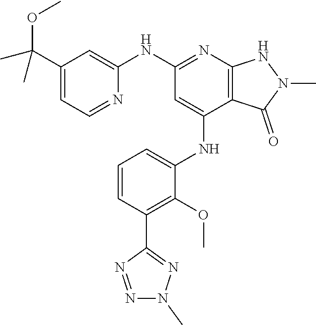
C1(NC2=NC3=C(C(NC4=CC=CC(C5=NN(C)N=N5)=C4OC)=C2)C(=O)N(C)N3)=CC(C(C)(OC)C)=CC=N1
